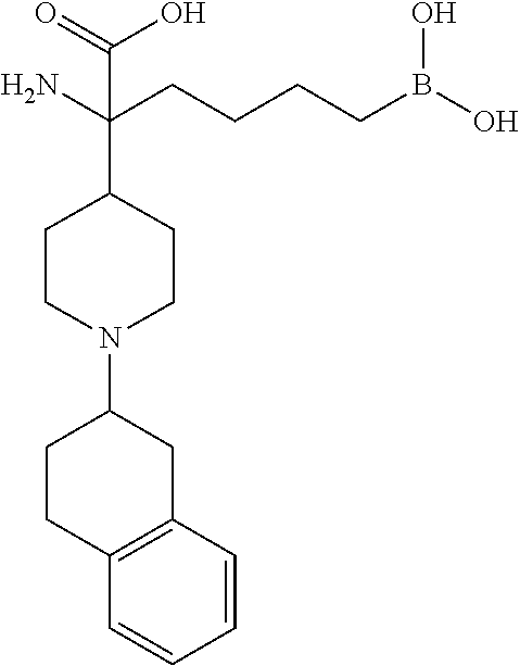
C1(N2CCC(C(CCCCB(O)O)(N)C(=O)O)CC2)CCC2=C(C1)C=CC=C2
